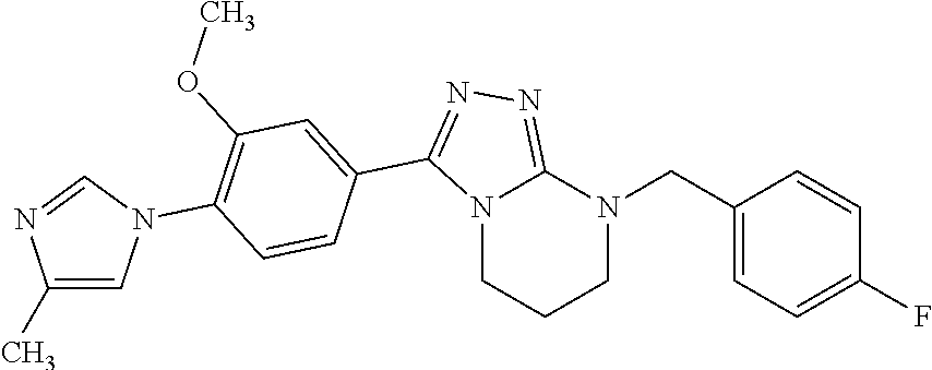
C1N(CC2=CC=C(F)C=C2)C2=NN=C(C3=CC(OC)=C(N4C=C(C)N=C4)C=C3)N2CC1
